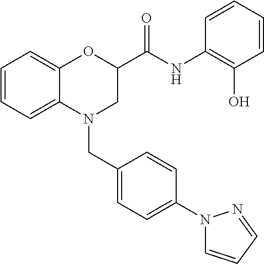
C1=CC=C2C(=C1)OC(C(NC1=C(O)C=CC=C1)=O)CN2CC1=CC=C(N2C=CC=N2)C=C1
